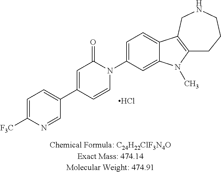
C1=C([F3C])N=CC(C2=CC(=O)N(C3=CC=C4C(=C3)N(C)C3=C4CNCCC3)C=C2)=C1.Cl
